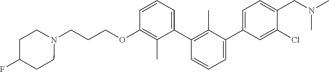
C1(OCCCN2CCC(F)CC2)=C(C)C(C2=C(C)C(C3=CC=C(CN(C)C)C(Cl)=C3)=CC=C2)=CC=C1
